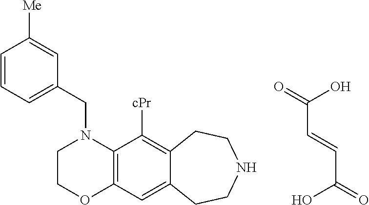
C1COC2=C(N1CC1=CC=CC([Me])=C1)C([cPr])=C1C(=C2)CCNCC1.OC(=O)C=CC(O)=O
